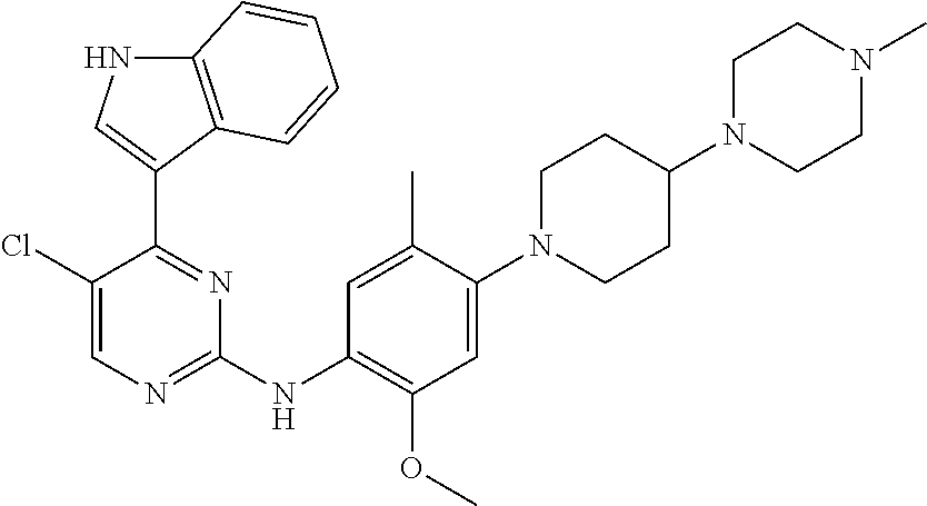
C1(Cl)=CN=C(NC2=C(OC)C=C(N3CCC(N4CCN(C)CC4)CC3)C(C)=C2)N=C1C1=CNC2=C1C=CC=C2
